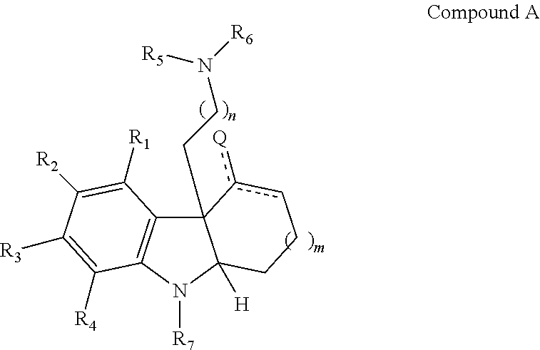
C12(CCN([R6])[R5])C3=C(N([R7])C1([H])CCcc2[Q])C([R4])=C([R3])C([R2])=C3[R1]
